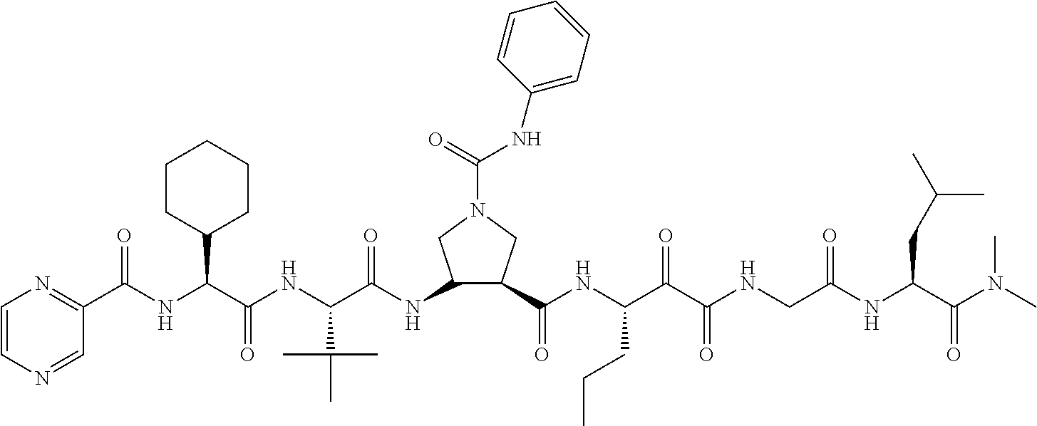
C1=CN=CC(C(NC(C(NC(C(NC2C(C(NC(C(C(NCC(NC(C(N(C)C)=O)CC(C)C)=O)=O)=O)CCC)=O)CN(C(=O)NC3=CC=CC=C3)C2)=O)C(C)(C)C)=O)C2CCCCC2)=O)=N1
